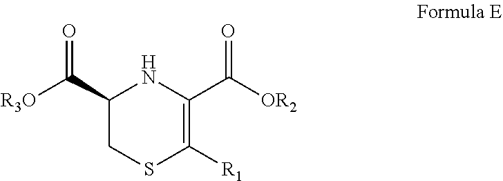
C1(C([R3O])=O)CSC([R1])=C(C([OR2])=O)N1
